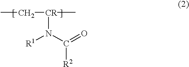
CC[CR](C)N([R1])C(=O)[R2]
